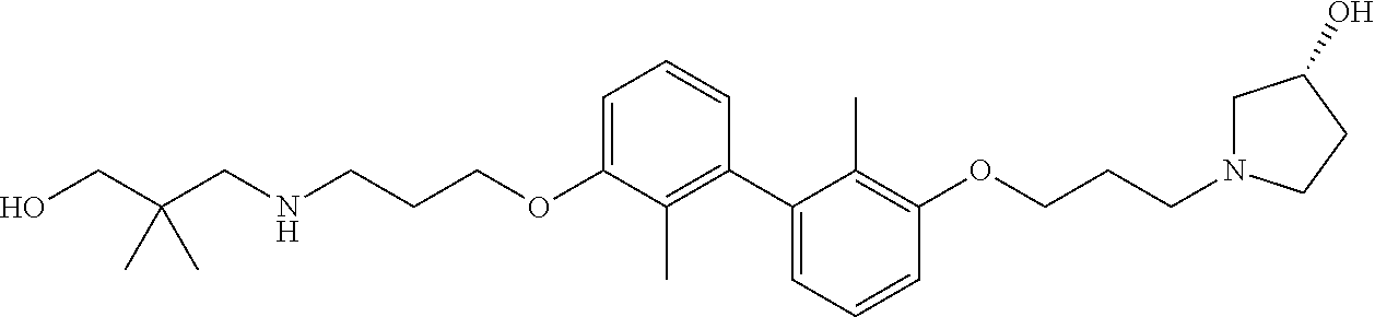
C1=C(OCCCNCC(CO)(C)C)C(C)=C(C2=CC=CC(OCCCN3CC(O)CC3)=C2C)C=C1
